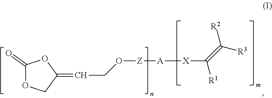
C1(=O)OCC(=CCO[Z][A][X]C([R1])=C([R2])[R3])O1
